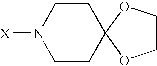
C1CC2(CCN1[X])OCCO2
